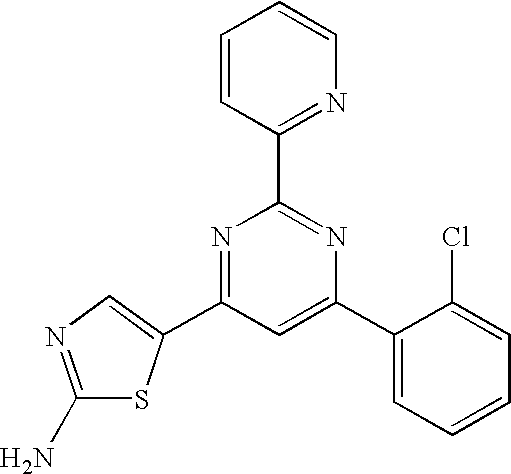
C1=CC(C2=NC(C3=CC=CC=C3Cl)=CC(C3=CN=C(N)S3)=N2)=NC=C1
